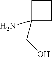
NC1(CO)CCC1
